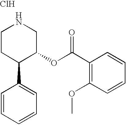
C1CC(C2=CC=CC=C2)C(OC(C2=C(OC)C=CC=C2)=O)CN1.Cl
